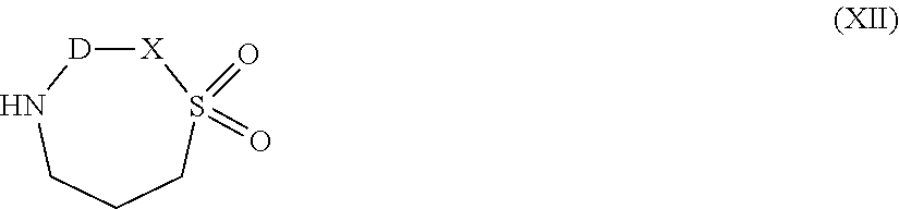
[X]1[D]NCCCS1(=O)=O
